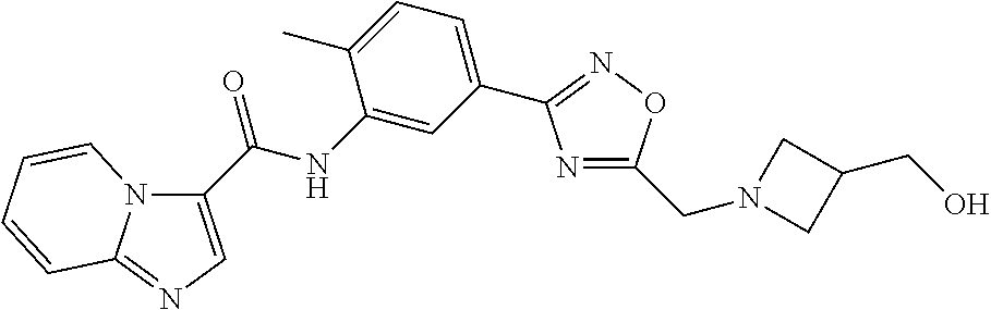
N1=C(CN2CC(CO)C2)ON=C1C1=CC=C(C)C(NC(=O)C2=CN=C3N2C=CC=C3)=C1
